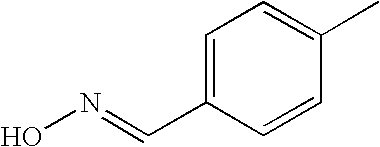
C(C1=CC=C(C)C=C1)=NO
